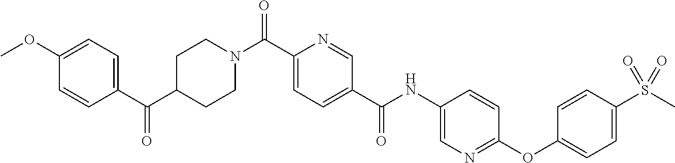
C1(OC)=CC=C(C(C2CCN(C(C3=CC=C(C(NC4=CN=C(OC5=CC=C(S(=O)(C)=O)C=C5)C=C4)=O)C=N3)=O)CC2)=O)C=C1
